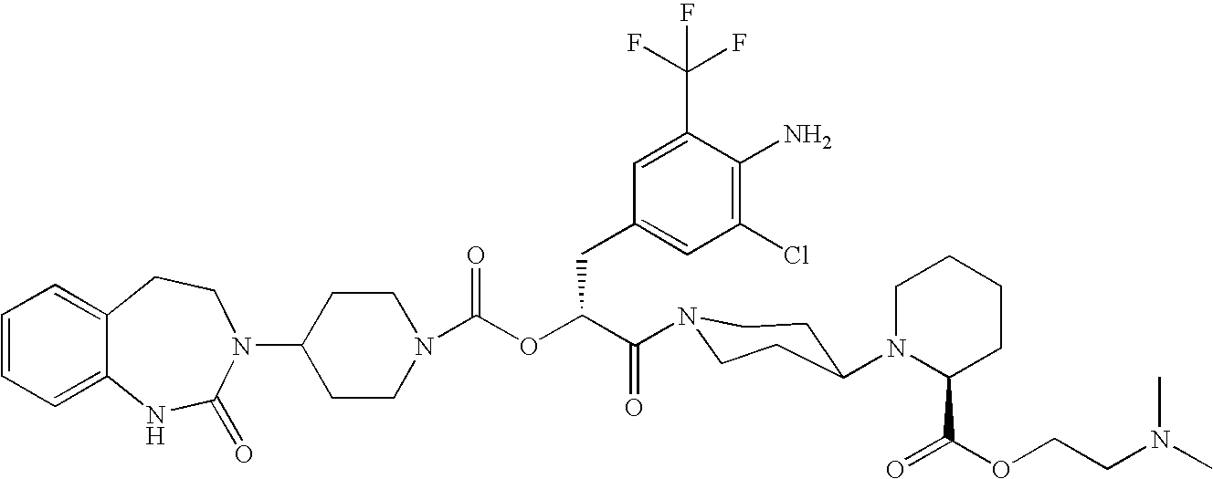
C12=CC=CC=C1NC(=O)N(C1CCN(C(OC(C(=O)N3CCC(N4C(C(OCCN(C)C)=O)CCCC4)CC3)CC3=CC(Cl)=C(N)C(C(F)(F)F)=C3)=O)CC1)CC2
